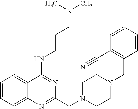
C1=CC=C2C(=C1)C(NCCCN(C)C)=NC(CN1CCN(CC3=C(C#N)C=CC=C3)CC1)=N2
